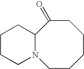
C1CCCCC(=O)C2N1CCCC2
